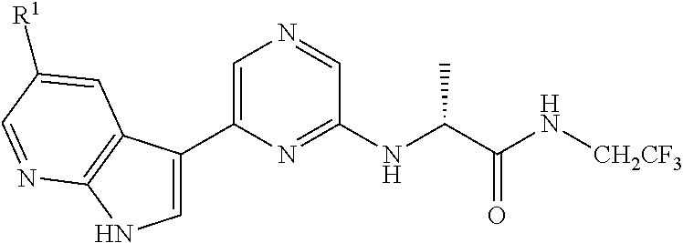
N1=CC(NC(C(N[CH2CF3])=O)C)=NC(C2=CNC3=C2C=C([R1])C=N3)=C1
